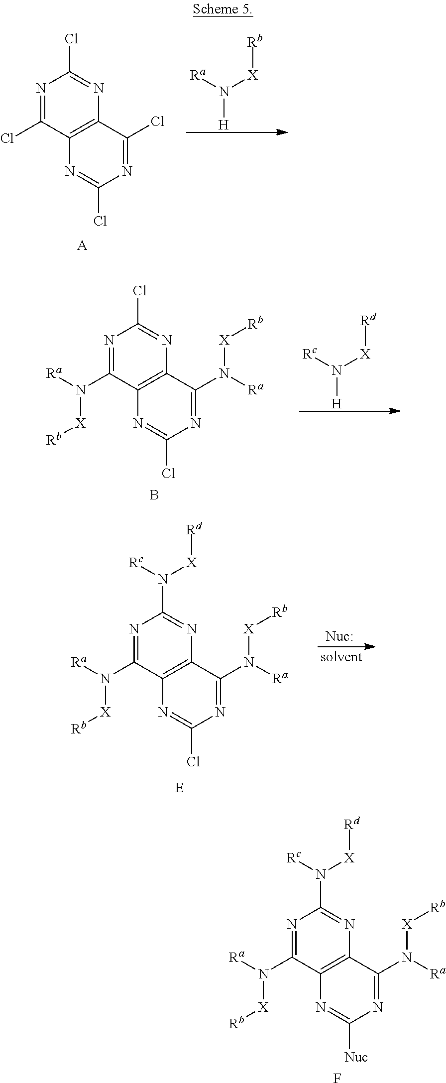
N1=C(Cl)C2=C(N=C1Cl)C(Cl)=NC(Cl)=N2.[A].N([H])([Ra])[X][Rb].N1=C(N([Ra])[X][Rb])C2=C(N=C1Cl)C(N([Ra])[X][Rb])=NC(Cl)=N2.N([H])([Rc])[X][Rd].B.N1=C(N([Ra])[X][Rb])C2=C(N=C1N([Rc])[X][Rd])C(N([Ra])[X][Rb])=NC([Nuc])=N2.F.N1=C(N([Ra])[X][Rb])C2=C(N=C1N([Rc])[X][Rd])C(N([Ra])[X][Rb])=NC(Cl)=N2.[E]
